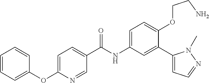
C1=C(OC2=CC=CC=C2)N=CC(C(=O)NC2=CC=C(OCCN)C(C3=CC=NN3C)=C2)=C1
